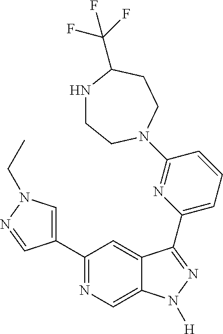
C1(C2=CN(CC)N=C2)=NC=C2C(=C1)C(C1=CC=CC(N3CCNC(C(F)(F)F)CC3)=N1)=NN2[H]
